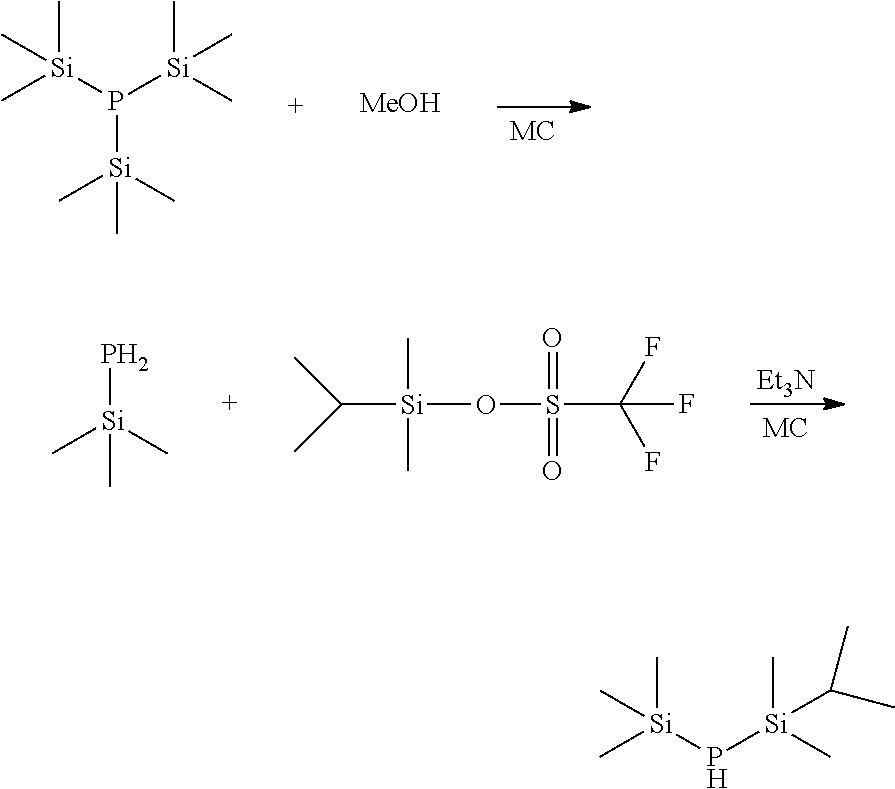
C[Si](P[Si](C)(C)C(C)C)(C)C.P([Si](C)(C)C)([Si](C)(C)C)[Si](C)(C)C.[MeOH].[Et3N].O(S(C(F)(F)F)(=O)=O)[Si](C(C)C)(C)C.P[Si](C)(C)C
